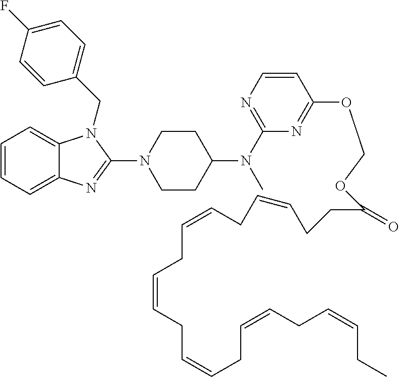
C1=CC=C2C(=C1)N(CC1=CC=C(F)C=C1)C(N1CCC(N(C3=NC=CC(OCOC(CCC=CCC=CCC=CCC=CCC=CCC=CCC)=O)=N3)C)CC1)=N2
